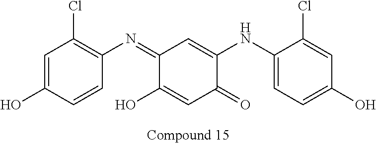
C1(=NC2=C(Cl)C=C(O)C=C2)C(O)=CC(=O)C(NC2=CC=C(O)C=C2Cl)=C1
